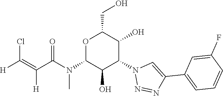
O1C(N(C(=O)C(=C([H])Cl)[H])C)C(O)C(N2N=NC(C3=CC=CC(F)=C3)=C2)C(O)C1CO
